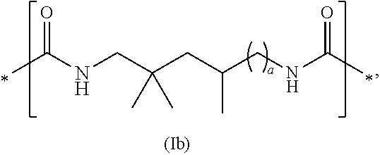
CC(NCC(CC(CNC(C)=O)C)(C)C)=O
